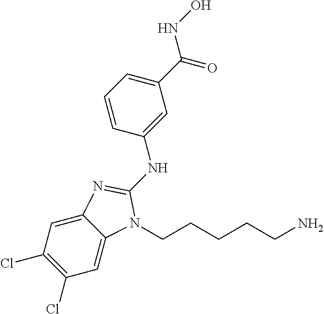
C1=CC(NC2=NC3=CC(Cl)=C(Cl)C=C3N2CCCCCN)=CC(C(NO)=O)=C1
